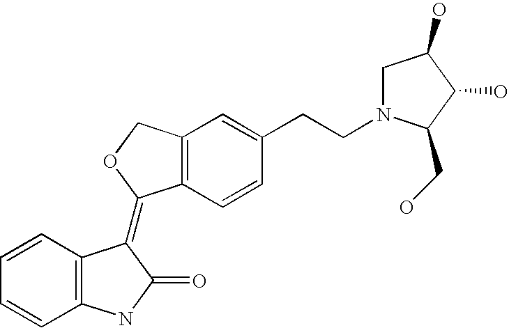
C12=C(C=CC(CCN3CC(O)C(O)C3CO)=C1)C(=C1C3=C(C=CC=C3)NC1=O)OC2
